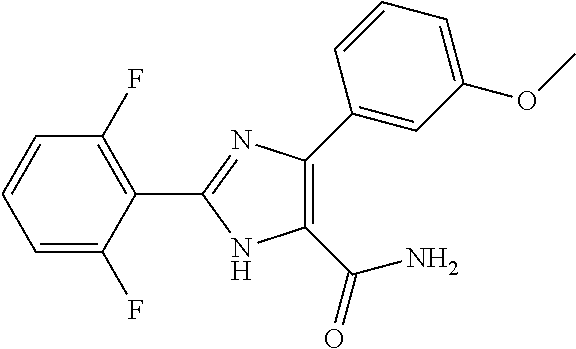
C1=C(F)C(C2=NC(C3=CC(OC)=CC=C3)=C(C(N)=O)N2)=C(F)C=C1
